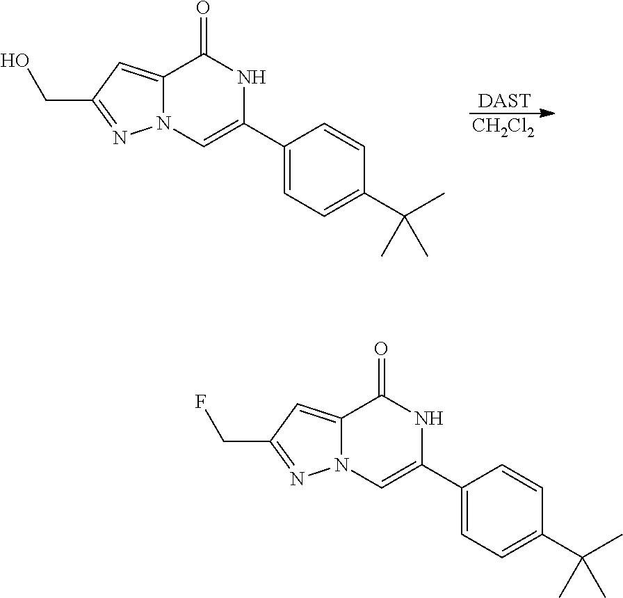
[DAST].[CH2Cl2].C12=CC(CO)=NN1C=C(C1=CC=C(C(C)(C)C)C=C1)NC2=O.C12=CC(CF)=NN1C=C(C1=CC=C(C(C)(C)C)C=C1)NC2=O
